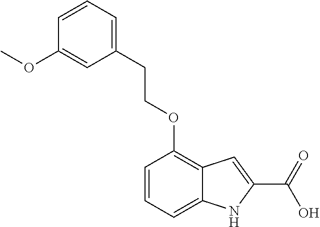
C1(CCOC2=C3C(=CC=C2)NC(C(=O)O)=C3)=CC=CC(OC)=C1
